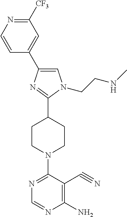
C1=C(C2=CC([CF3])=NC=C2)N=C(C2CCN(C3=NC=NC(N)=C3C#N)CC2)N1CCNC
